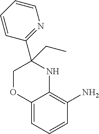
C12=CC=CC(N)=C1NC(CC)(C1=NC=CC=C1)CO2
